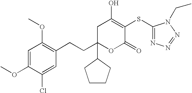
C1(OC)=CC(OC)=C(CCC2(C3CCCC3)OC(=O)C(SC3=NN=NN3CC)=C(O)C2)C=C1Cl
